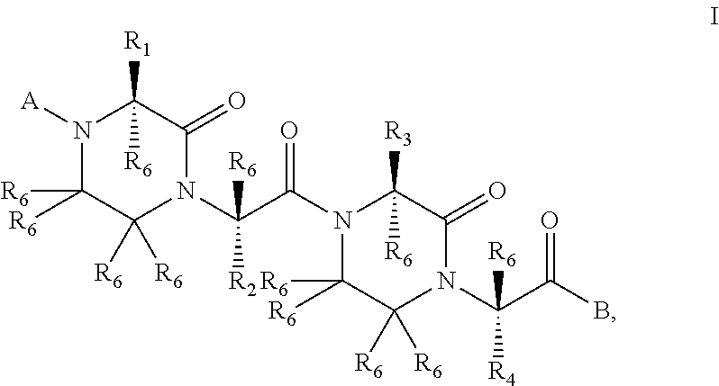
N1([A])C([R6])([R6])C([R6])([R6])N(C(C(N2C([R6])([R6])C([R6])([R6])N(C(C(B)=O)([R6])[R4])C(=O)C2([R3])[R6])=O)([R2])[R6])C(=O)C1([R6])[R1]
